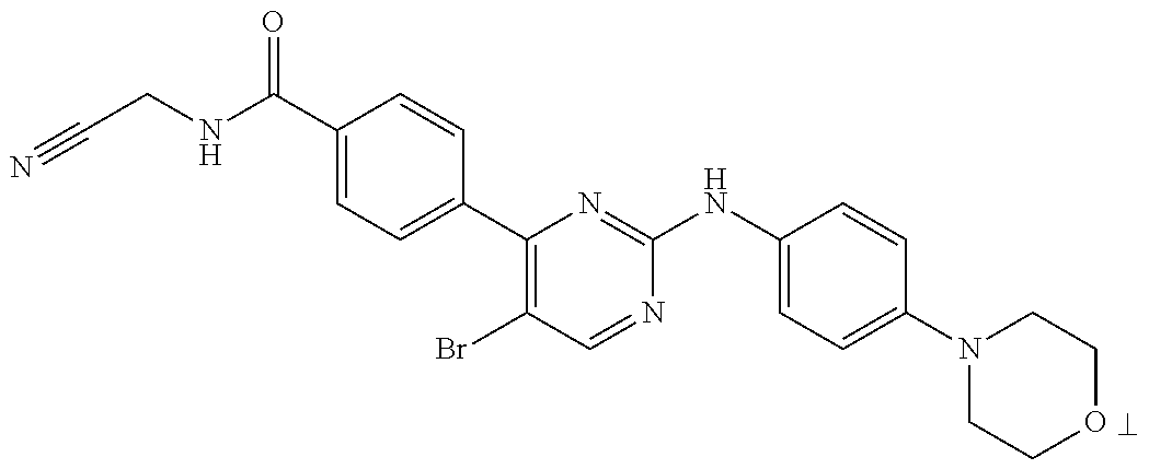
C1(C(NCC#N)=O)=CC=C(C2=C(Br)C=NC(NC3=CC=C(N4CCOCC4)C=C3)=N2)C=C1
